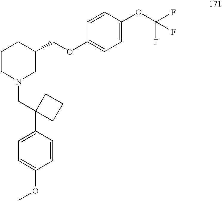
C1CN(CC2(C3=CC=C(OC)C=C3)CCC2)CC(COC2=CC=C(OC(F)(F)F)C=C2)C1
